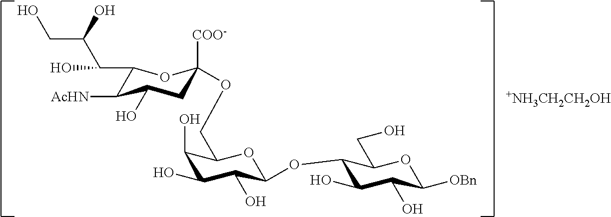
C1(C(C(CO)O)O)C([AcHN])C(O)CC([COO-])(OCC2C(O)C(O)C(O)C(OC3C(O)C(O)C([OBn])OC3CO)O2)O1.[+NH3CH2CH2OH]
